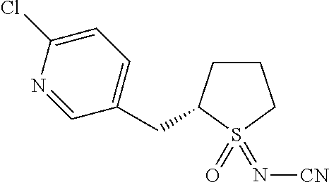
S1(=O)(=N[CN])CCCC1CC1=CC=C(Cl)N=C1
